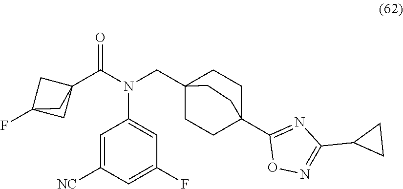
C1=C([NC])C=C(F)C=C1N(CC12CCC(C3=NC(C4CC4)=NO3)(CC1)CC2)C(=O)C12CC(F)(C1)C2
